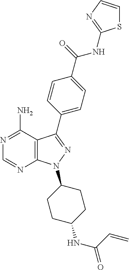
N1=C(N)C2=C(N=C1)N(C1CCC(NC(C=C)=O)CC1)N=C2C1=CC=C(C(=O)NC2=NC=CS2)C=C1
